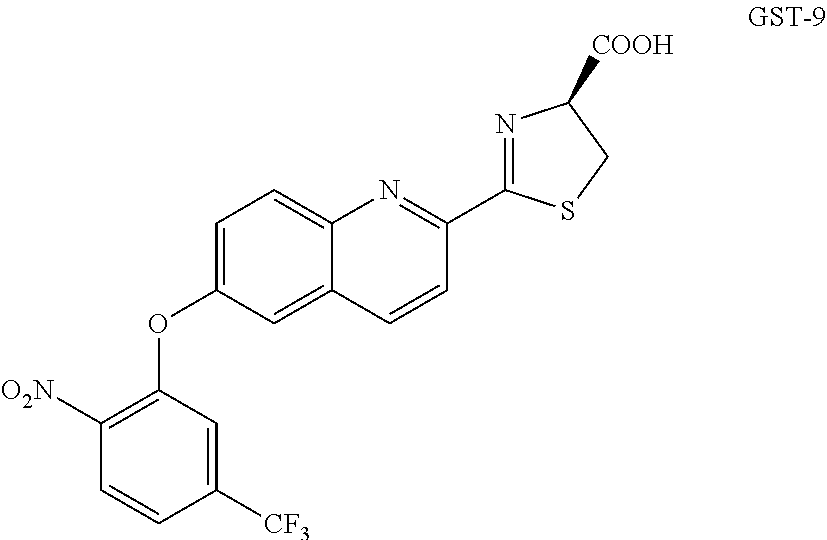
C1(OC2=CC=C3C(=C2)C=CC(C2=NC([COOH])CS2)=N3)=C([O2N])C=CC([CF3])=C1
